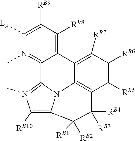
N12C3=C([RB10])N(C)=C1C1=N(C)C([LA])=C([RB9])C([RB8])=C1C1=C([RB7])C([RB6])=C([RB5])C(=C21)C([RB4])([RB3])C3([RB2])[RB1]
